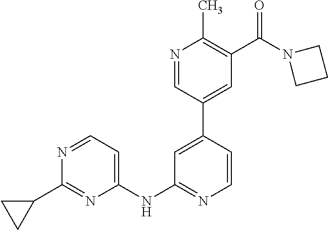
C1(NC2=CC=NC(C3CC3)=N2)=NC=CC(C2=CC(C(N3CCC3)=O)=C(C)N=C2)=C1
